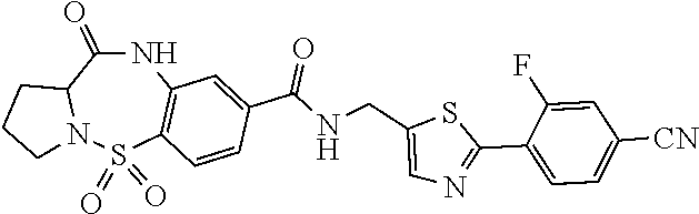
N1C(=O)C2N(S(=O)(=O)C3=C1C=C(C(NCC1=CN=C(C4=CC=C([CN])C=C4F)S1)=O)C=C3)CCC2
